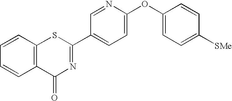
C1=CC2=C(C=C1)SC(C1=CC=C(OC3=CC=C([SMe])C=C3)N=C1)=NC2=O
